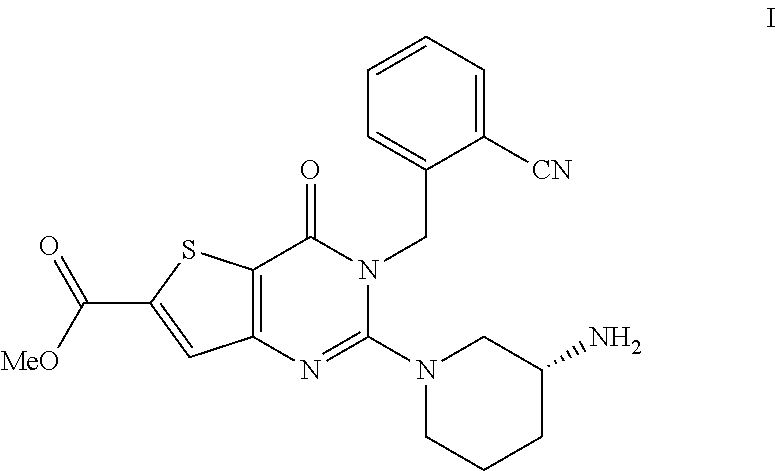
C12=C(SC(C([MeO])=O)=C1)C(=O)N(CC1=CC=CC=C1[CN])C(N1CCCC(N)C1)=N2
